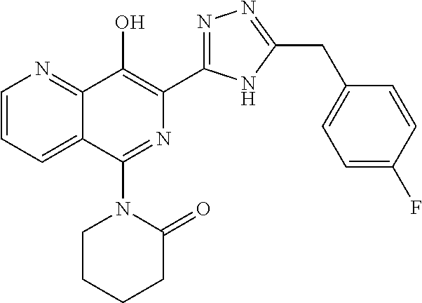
C1=CC=C2C(=N1)C(O)=C(C1=NN=C(CC3=CC=C(F)C=C3)N1)N=C2N1CCCCC1=O
